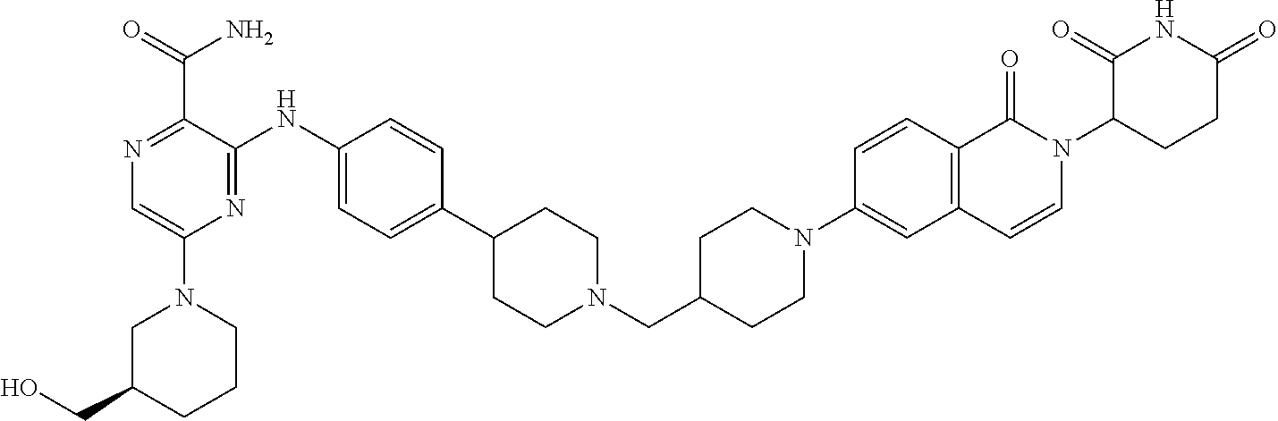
C1(N2CC(CO)CCC2)=CN=C(C(N)=O)C(NC2=CC=C(C3CCN(CC4CCN(C5=CC6=C(C=C5)C(=O)N(C5CCC(=O)NC5=O)C=C6)CC4)CC3)C=C2)=N1
